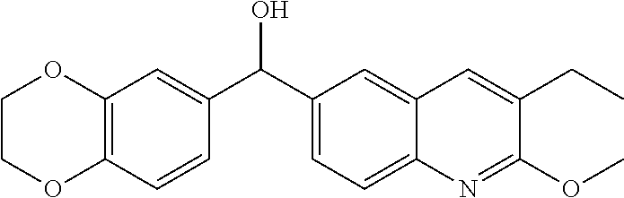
C12=C(C=CC(C(O)C3=CC=C4C(=C3)C=C(CC)C(OC)=N4)=C1)OCCO2
